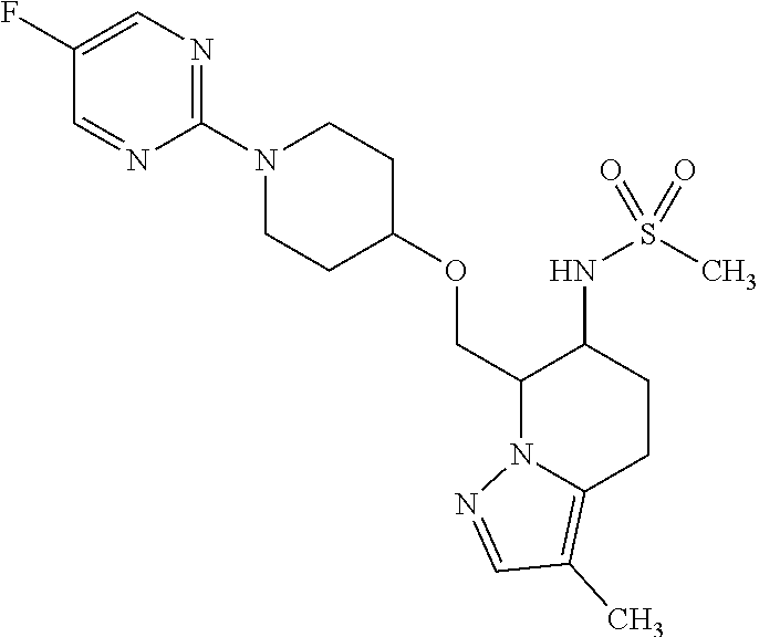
O(CC1N2C(=C(C)C=N2)CCC1NS(C)(=O)=O)C1CCN(C2=NC=C(F)C=N2)CC1
